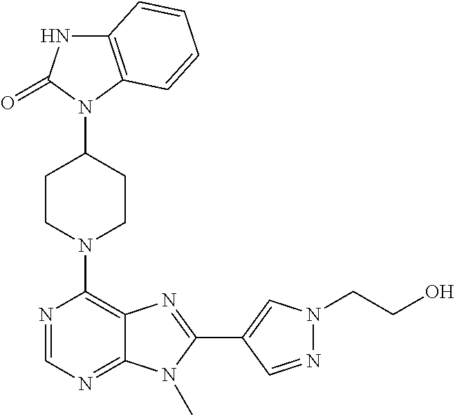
C12=C(C=CC=C1)N(C1CCN(C3=C4C(=NC=N3)N(C)C(C3=CN(CCO)N=C3)=N4)CC1)C(=O)N2
